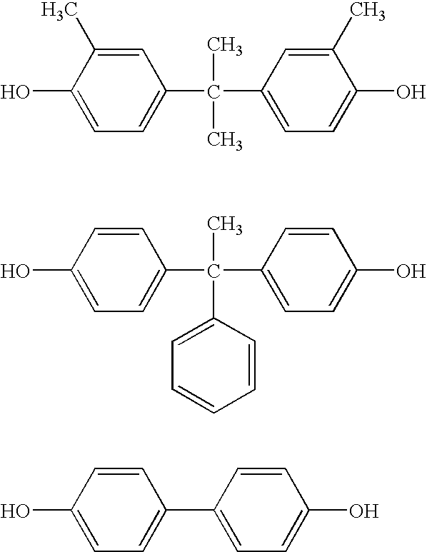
C1=C(C)C(O)=CC=C1C(C1=CC=C(O)C(C)=C1)(C)C.C1=CC(O)=CC=C1C(C1=CC=C(O)C=C1)(C)C1=CC=CC=C1.C1(C2=CC=C(O)C=C2)=CC=C(O)C=C1
